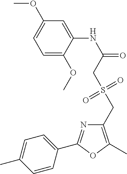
C1=C(OC)C(NC(=O)CS(CC2=C(C)OC(C3=CC=C(C)C=C3)=N2)(=O)=O)=CC(OC)=C1
